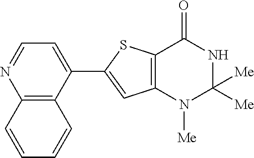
C12=C(C=C(C3=CC=NC4=C3C=CC=C4)S1)N([Me])C([Me])([Me])NC2=O
